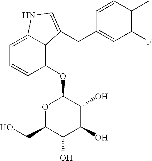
C1(F)=C(C)C=CC(CC2=CNC3=CC=CC(OC4OC(CO)C(O)C(O)C4O)=C32)=C1
